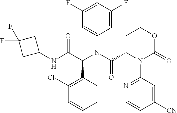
C1(F)=CC(N(C(C2N(C3=NC=CC([CN])=C3)C(=O)OCC2)=O)C(C(NC2CC(F)(F)C2)=O)C2=C(Cl)C=CC=C2)=CC(F)=C1
